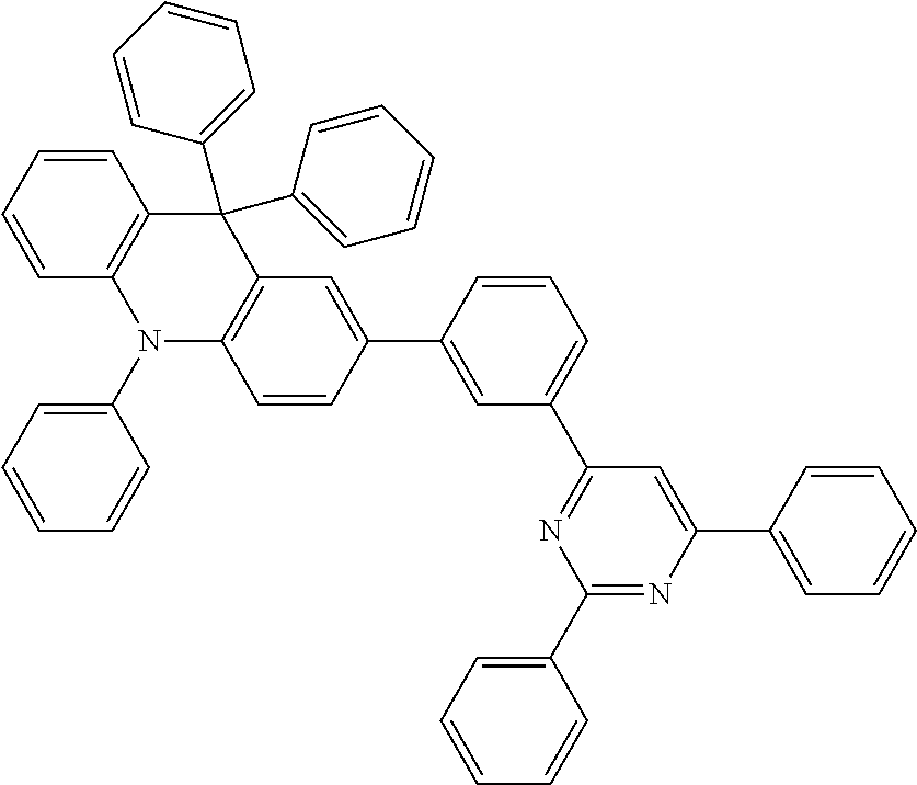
C1(C2=CC(C3=NC(C4=CC=CC=C4)=NC(C4=CC=CC=C4)=C3)=CC=C2)=CC2=C(C=C1)N(C1=CC=CC=C1)C1=C(C2(C2=CC=CC=C2)C2=CC=CC=C2)C=CC=C1
